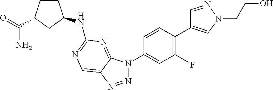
N(C1=NC=C2C(=N1)N(C1=CC(F)=C(C3=CN(CCO)N=C3)C=C1)N=N2)C1CCC(C(=O)N)C1
